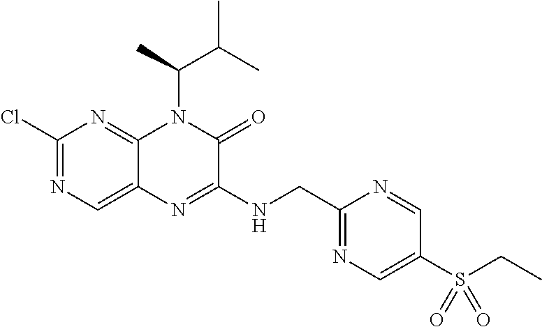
C1(Cl)=NC=C2C(=N1)N(C(C(C)C)C)C(=O)C(NCC1=NC=C(S(CC)(=O)=O)C=N1)=N2
